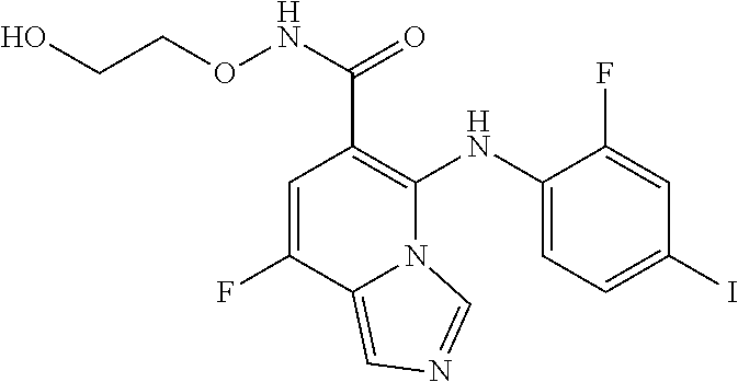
C1(NC2=C(C(NOCCO)=O)C=C(F)C3=CN=CN23)=CC=C(I)C=C1F
